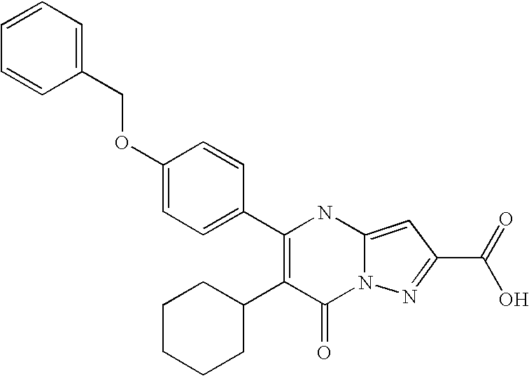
C1(=O)N2C(=CC(C(=O)O)=N2)NC(C2=CC=C(OCC3=CC=CC=C3)C=C2)=C1C1CCCCC1
